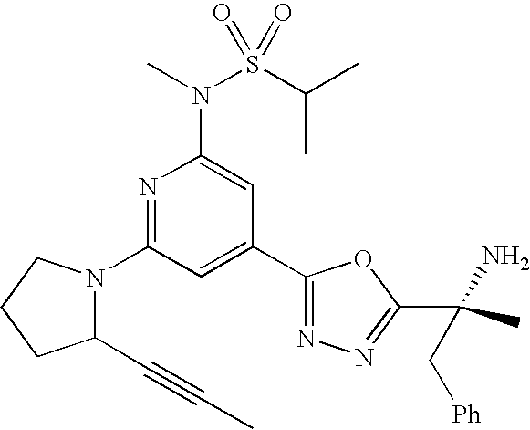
N1=C(N2C(C#CC)CCC2)C=C(C2=NN=C(C(C)(N)C[Ph])O2)C=C1N(C)S(C(C)C)(=O)=O
